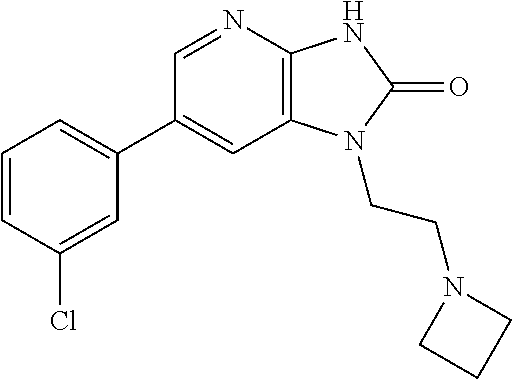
C1(C2=CC=CC(Cl)=C2)=CC2=C(N=C1)NC(=O)N2CCN1CCC1
